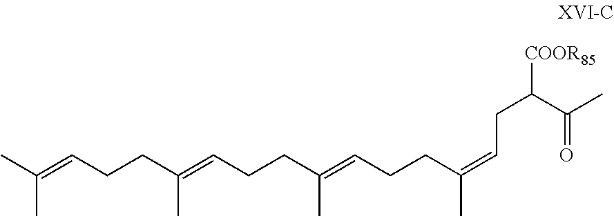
CC(=CCCC(=CCCC(=CCCC(=CCC(C(C)=O)[COOR85])C)C)C)C
